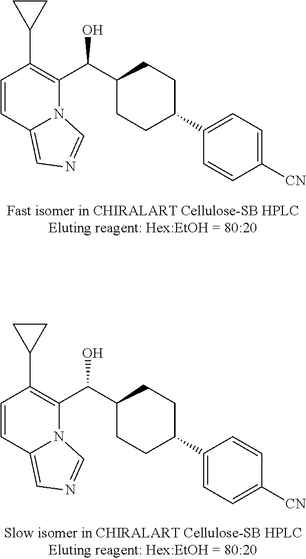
C1=CC2=CN=CN2C(C(C2CCC(C3=CC=C([CN])C=C3)CC2)O)=C1C1CC1.C1=CC2=CN=CN2C(C(C2CCC(C3=CC=C([CN])C=C3)CC2)O)=C1C1CC1
